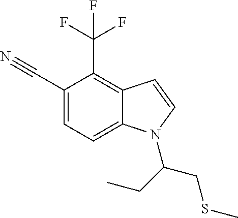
C1(C#N)=CC=C2C(=C1C(F)(F)F)C=CN2C(CC)CSC
